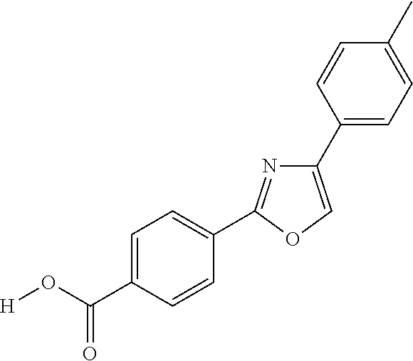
[H]OC(C1=CC=C(C2=NC(C3=CC=C(C)C=C3)=CO2)C=C1)=O
